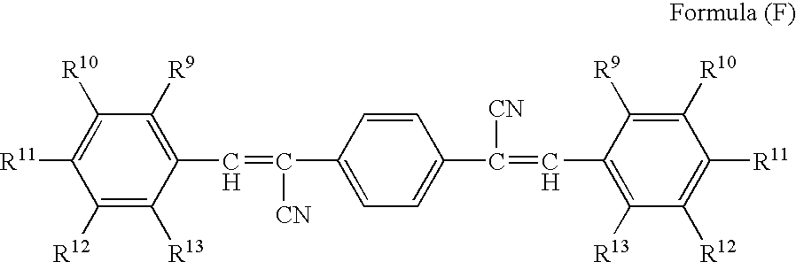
C1([R12])=C([R13])C(C=C(C2=CC=C(C([CN])=CC3=C([R13])C([R12])=C([R11])C([R10])=C3[R9])C=C2)[CN])=C([R9])C([R10])=C1[R11]
